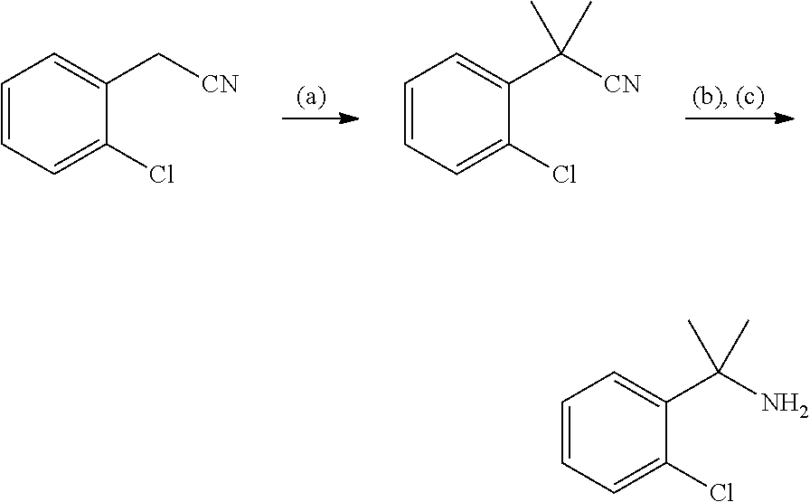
C1=CC=C(Cl)C(C[CN])=C1.C1=CC=C(Cl)C(C([CN])(C)C)=C1.C1=CC=C(Cl)C(C(N)(C)C)=C1
